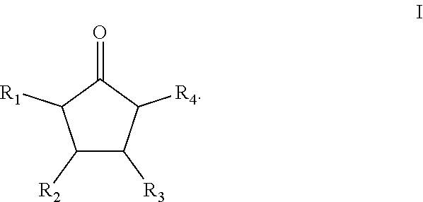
C1([R2])C([R3])C([R4])C(=O)C1[R1]
